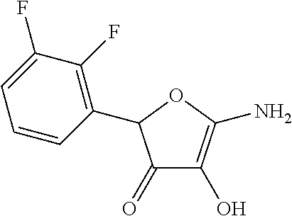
C1(C2C(=O)C(O)=C(N)O2)=C(F)C(F)=CC=C1
